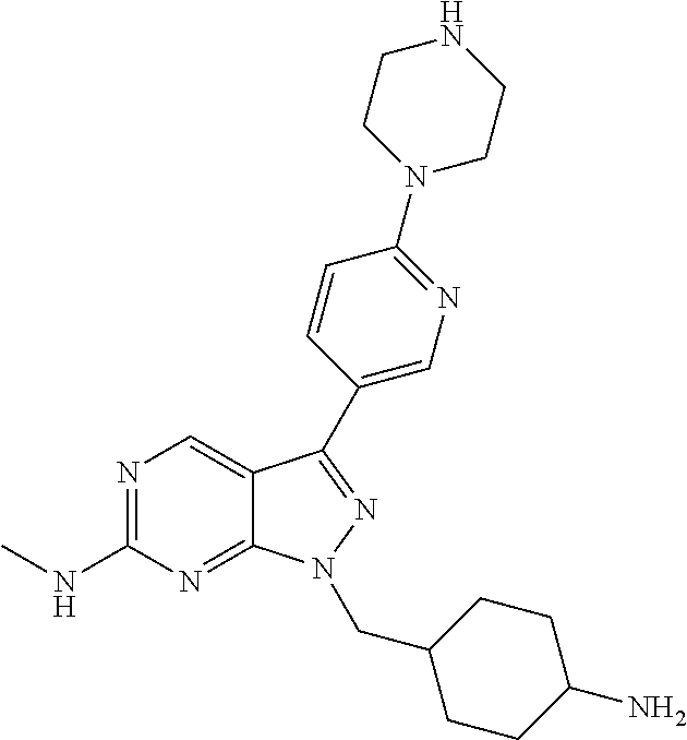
N1=C(NC)N=C2C(=C1)C(C1=CN=C(N3CCNCC3)C=C1)=NN2CC1CCC(N)CC1
